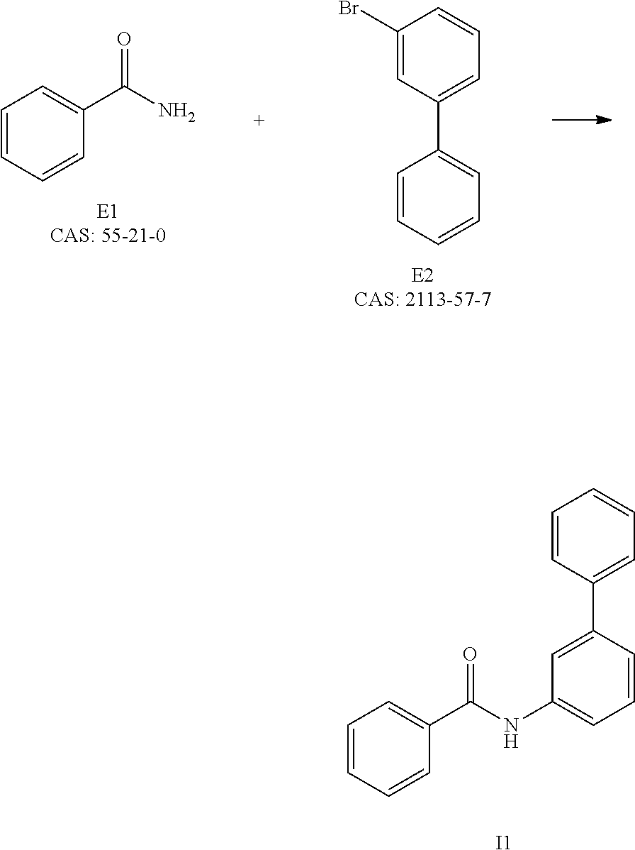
C1=CC=CC(C(N)=O)=C1.C1=CC=CC=C1C1=CC=CC(Br)=C1.C1=CC=CC(C(NC2=CC=CC(C3=CC=CC=C3)=C2)=O)=C1.[I1]
